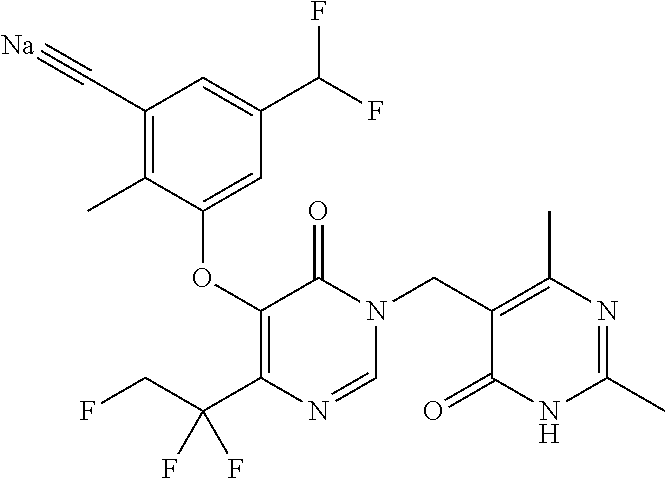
C1(C#[Na])=C(C)C(OC2=C(C(CF)(F)F)N=CN(CC3=C(C)N=C(C)NC3=O)C2=O)=CC(C(F)F)=C1
